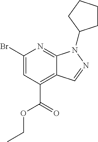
C(OC(C1=C2C(=NC(Br)=C1)N(C1CCCC1)N=C2)=O)C
